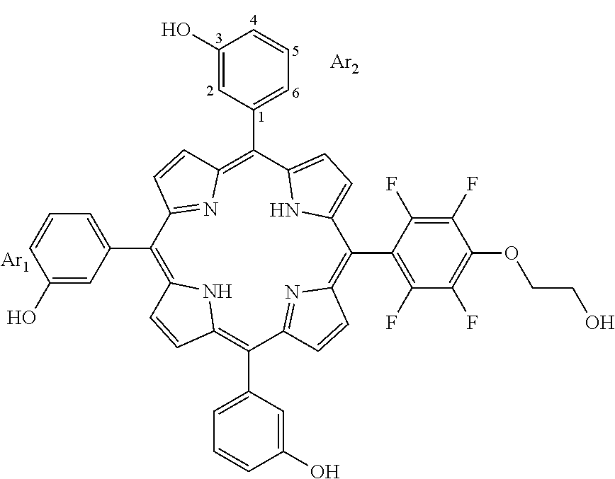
C1(C2=CC=CC(O)=C2)=C2NC(=C(C3=CC=CC(O)=C3)C3=NC(=C(C4=C(F)C(F)=C(OCCO)C(F)=C4F)C4=CC=C(C(C5=CC=CC(O)=C5)=C5N=C1C=C5)N4)C=C3)C=C2.[Ar1].[Ar2]
